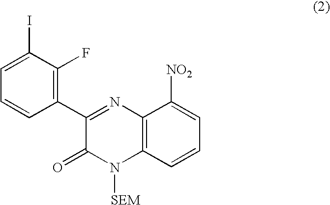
C1(C2=C(F)C(I)=CC=C2)=NC2=C(N([SEM])C1=O)C=CC=C2[NO2]
